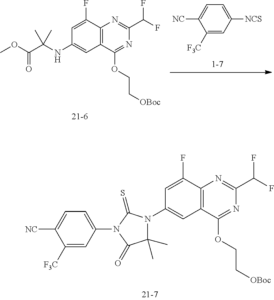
C12=C(C(OCC[OBoc])=NC(C(F)F)=N1)C=C(N1C(C)(C)C(=O)N(C3=CC=C([NC])C([F3C])=C3)C1=S)C=C2F.C1([F3C])=CC([NCS])=CC=C1[NC].C12=C(C(OCC[OBoc])=NC(C(F)F)=N1)C=C(NC(C(=O)OC)(C)C)C=C2F
